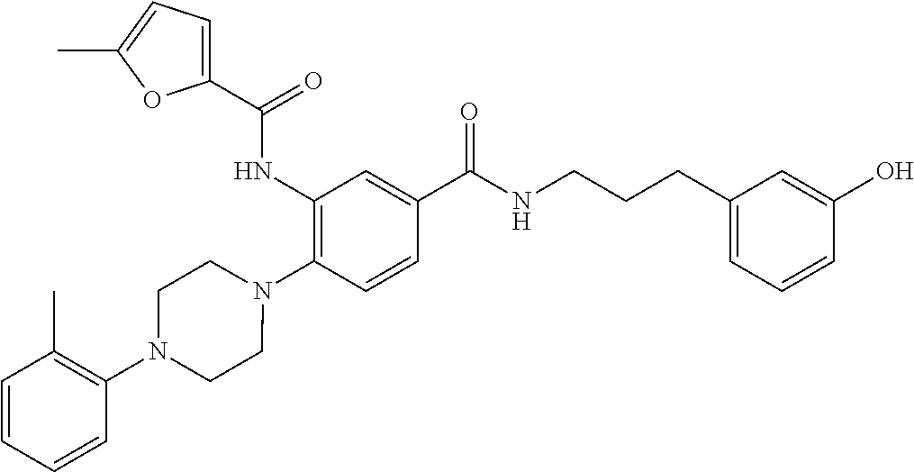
C1(NC(=O)C2=CC=C(C)O2)=C(N2CCN(C3=C(C)C=CC=C3)CC2)C=CC(C(NCCCC2=CC=CC(O)=C2)=O)=C1
